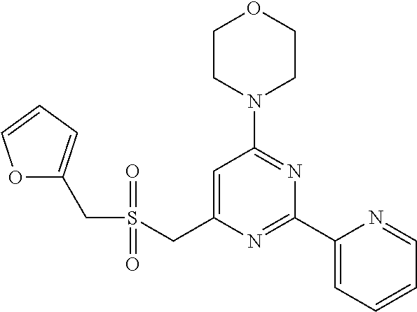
C1CN(C2=NC(C3=CC=CC=N3)=NC(CS(CC3=CC=CO3)(=O)=O)=C2)CCO1
